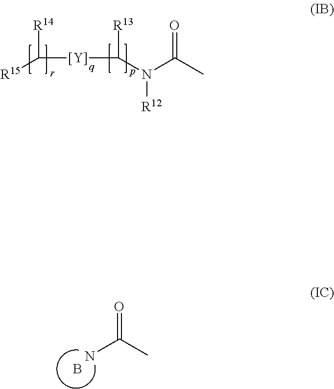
C(C)(=O)N.B.[R15]C([R14])[Y]C([R13])N([R12])C(=O)C
